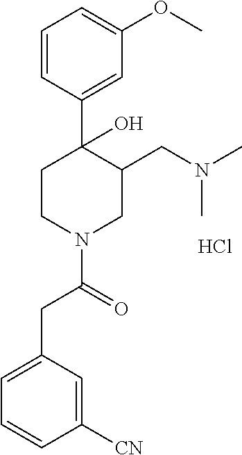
C1=CC(C2(O)CCN(C(CC3=CC=CC([CN])=C3)=O)CC2CN(C)C)=CC(OC)=C1.Cl
